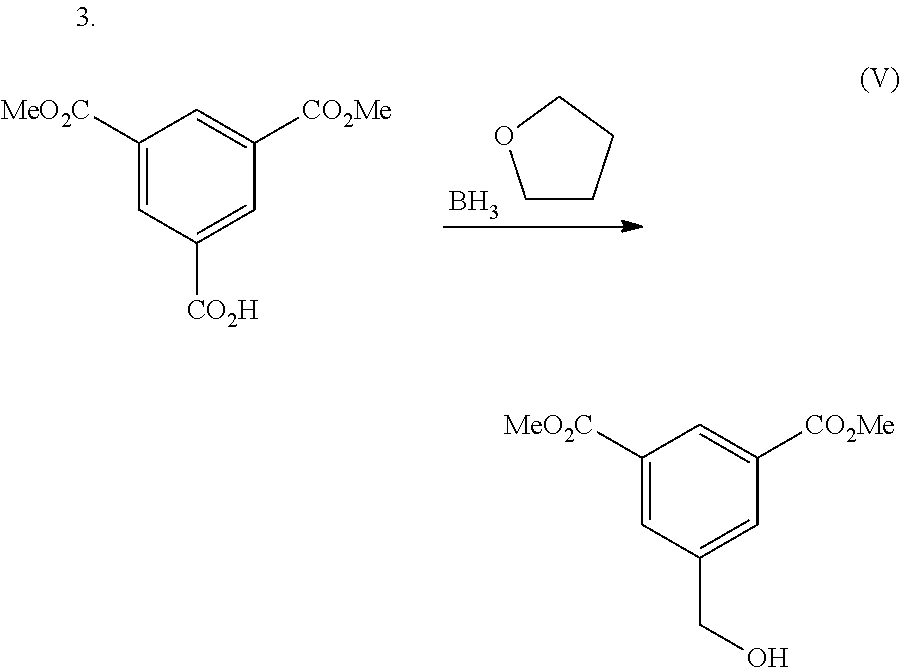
C1CCCO1.B.C1([MeO2C])=CC([CO2H])=CC([CO2Me])=C1.C1([MeO2C])=CC(CO)=CC([CO2Me])=C1
